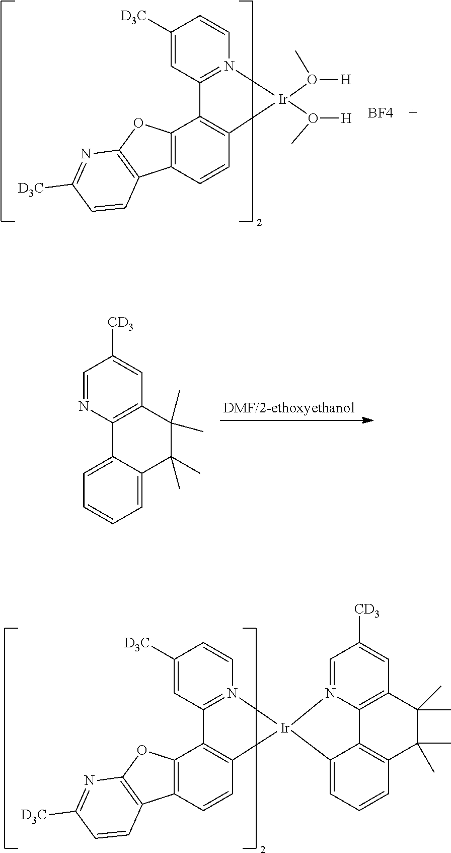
C12=C(C=CC3=C1C1=N(C=CC([D3C])=C1)[Ir]31N3=CC([CD3])=CC4=C3C3=C(C(C)(C)C4(C)C)C=CC=C13)C1=C(O2)N=C([D3C])C=C1.C12=C(C=CC3=C1C1=N(C=CC([D3C])=C1)[Ir]3(O(C)[H])O(C)[H])C1=C(O2)N=C([D3C])C=C1.[BF4].C1=NC2=C(C=C1[CD3])C(C)(C)C(C)(C)C1=CC=CC=C21
